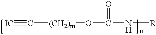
[IC]#C[(CH2)m]OC(N[R])=O
